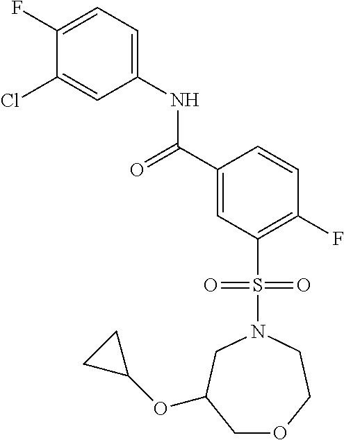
C(C1=CC(S(N2CCOCC(OC3CC3)C2)(=O)=O)=C(F)C=C1)(=O)NC1=CC=C(F)C(Cl)=C1
